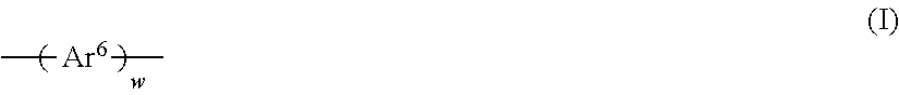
C[Ar6]C
